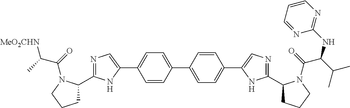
C1=CC(C2=CC=C(C3=CN=C(C4CCCN4C(C(NC4=NC=CC=N4)C(C)C)=O)N3)C=C2)=CC=C1C1=CN=C(C2CCCN2C(C(C)[MeO2CHN])=O)N1
